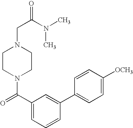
C1CN(C(=O)C2=CC=CC(C3=CC=C([OCH3])C=C3)=C2)CCN1CC(=O)N(C)C
